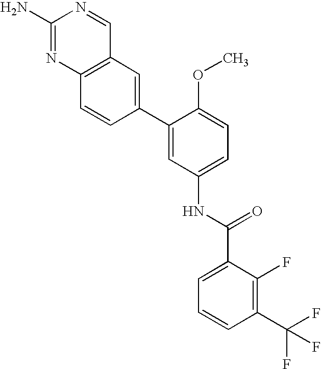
C1(N)=NC2=C(C=N1)C=C(C1=CC(NC(C3=CC=CC(C(F)(F)F)=C3F)=O)=CC=C1OC)C=C2
